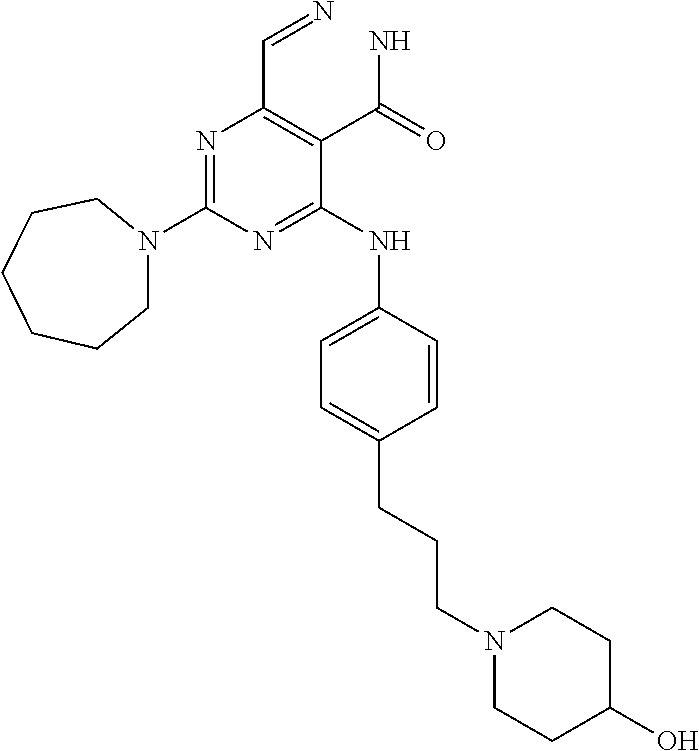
N1=C(N2CCCCCC2)N=C(NC2=CC=C(CCCN3CCC(O)CC3)C=C2)C(C(N)=O)=C1C=N
